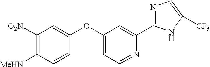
C1([O2N])=C([MeHN])C=CC(OC2=CC=NC(C3=NC=C([CF3])N3)=C2)=C1
